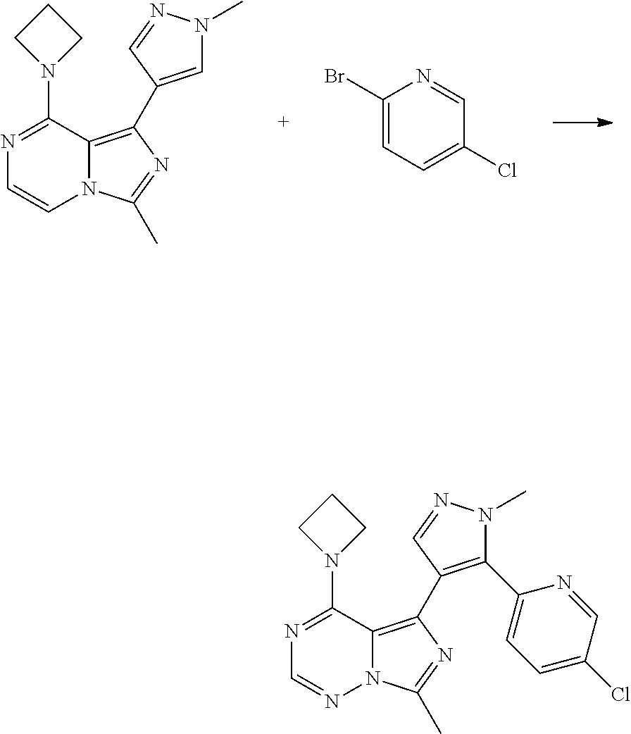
C1=CN2C(=C(C3=CN(C)N=C3)N=C2C)C(N2CCC2)=N1.C1(Br)=CC=C(Cl)C=N1.C1=NN2C(=C(C3=C(C4=CC=C(Cl)C=N4)N(C)N=C3)N=C2C)C(N2CCC2)=N1
